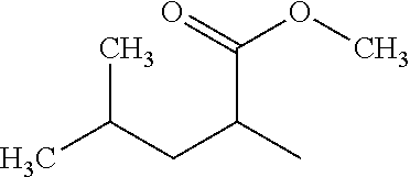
C(CC(C)C(OC)=O)(C)C
